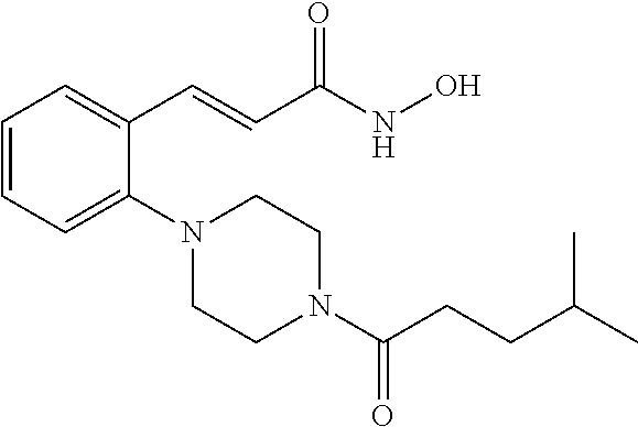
C1=CC=C(N2CCN(C(CCC(C)C)=O)CC2)C(C=CC(NO)=O)=C1
